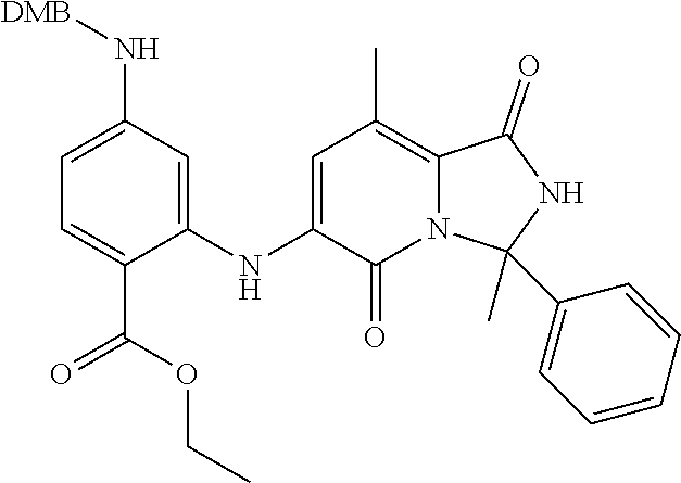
C1=C(NC2=CC(N[DMB])=CC=C2C(OCC)=O)C(=O)N2C(=C1C)C(=O)NC2(C)C1=CC=CC=C1
